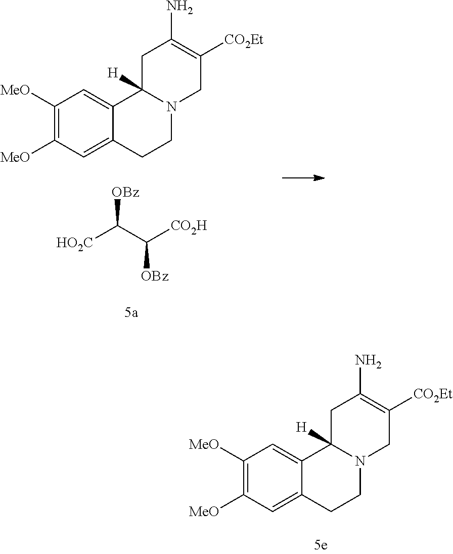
C1([MeO])=C([MeO])C=C2C(=C1)C1([H])N(CC2)CC([CO2Et])=C(N)C1.C1([MeO])=C([MeO])C=C2C(=C1)C1([H])N(CC2)CC([CO2Et])=C(N)C1.[HO2C]C(C([CO2H])[OBz])[OBz]
